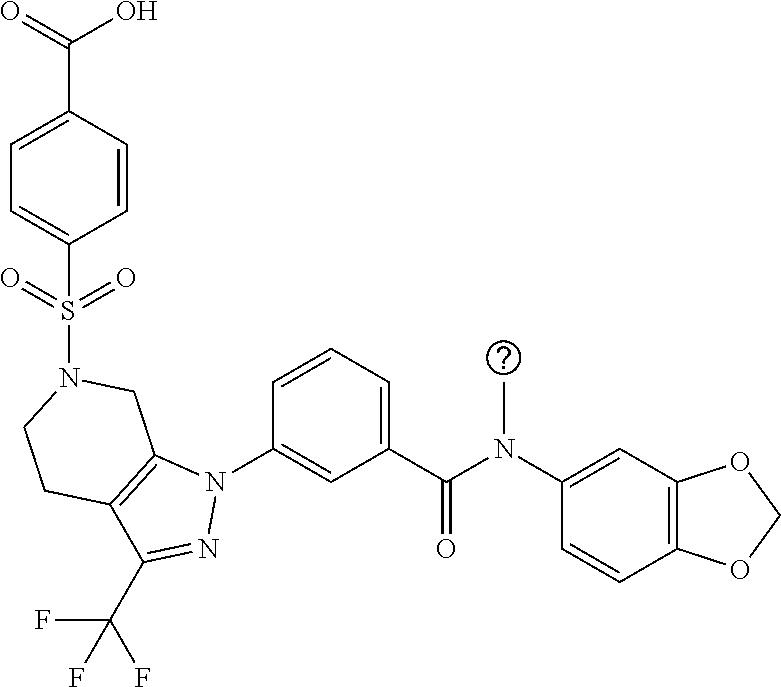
C1(N(C(C2=CC=CC(N3C4=C(C(C(F)(F)F)=N3)CCN(S(=O)(=O)C3=CC=C(C(O)=O)C=C3)C4)=C2)=O)C)=CC2=C(C=C1)OCO2
